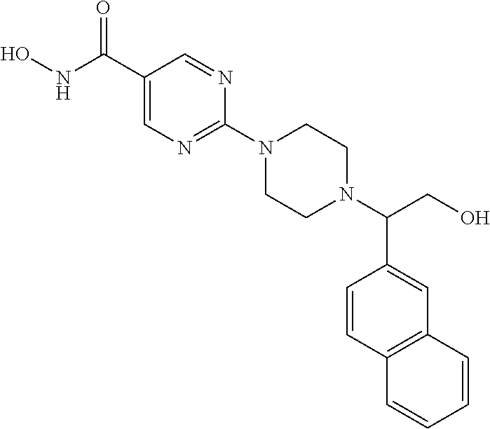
O=C(C1=CN=C(N2CCN(C(CO)C3=CC4=C(C=C3)C=CC=C4)CC2)N=C1)NO
